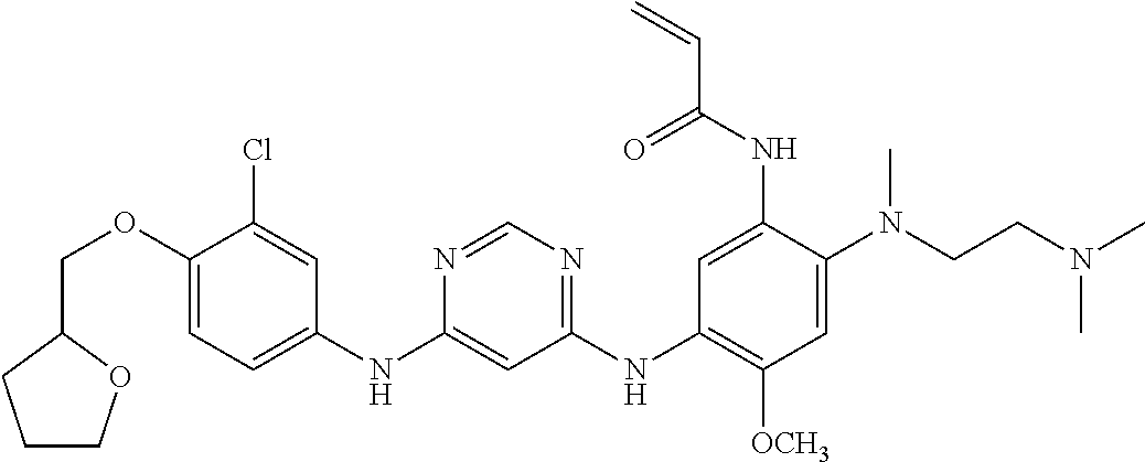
C1(NC2=CC=C(OCC3CCCO3)C(Cl)=C2)=CC(NC2=C([OCH3])C=C(N(CCN(C)C)C)C(NC(C=C)=O)=C2)=NC=N1
